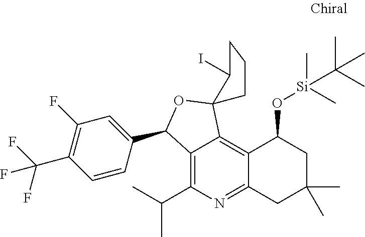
C1=CC(C2C3=C(C(C)C)N=C4C(=C3C3(O2)CCCC3I)C(O[Si](C)(C)C(C)(C)C)CC(C)(C)C4)=CC(F)=C1C(F)(F)F
